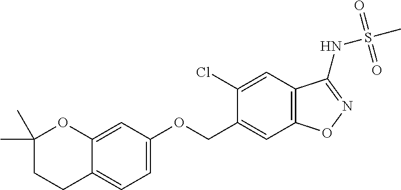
C1=C(OCC2=CC3=C(C=C2Cl)C(NS(C)(=O)=O)=NO3)C=C2C(=C1)CCC(C)(C)O2
